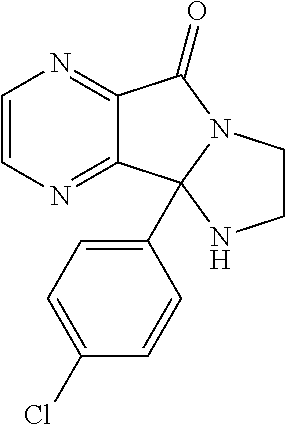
C12=NC=CN=C1C1(C3=CC=C(Cl)C=C3)N(C2=O)CCN1
